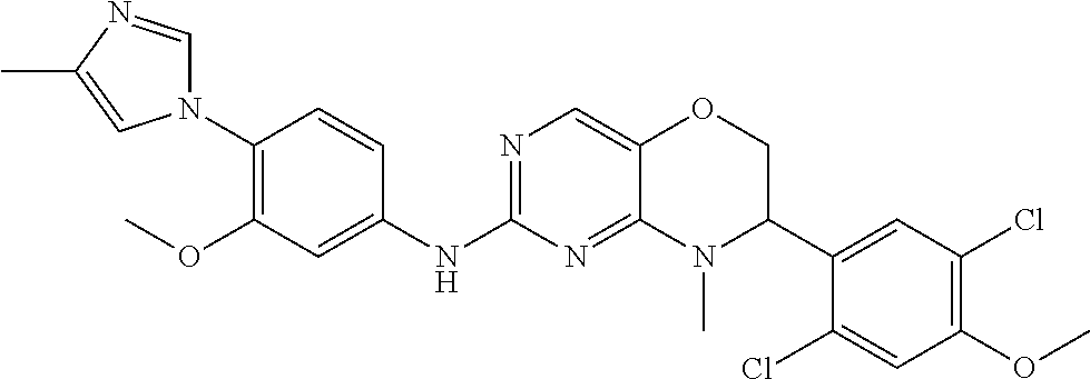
C1(N2C=NC(C)=C2)=C(OC)C=C(NC2=NC=C3C(=N2)N(C)C(C2=CC(Cl)=C(OC)C=C2Cl)CO3)C=C1
